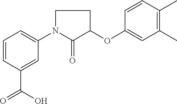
C1=CC(C(=O)O)=CC(N2C(=O)C(OC3=CC(C)=C(C)C=C3)CC2)=C1
